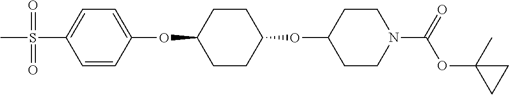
C1=CC(OC2CCC(OC3CCN(C(OC4(C)CC4)=O)CC3)CC2)=CC=C1S(C)(=O)=O
